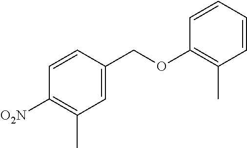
C1=CC=CC(C)=C1OCC1=CC(C)=C([O2N])C=C1
